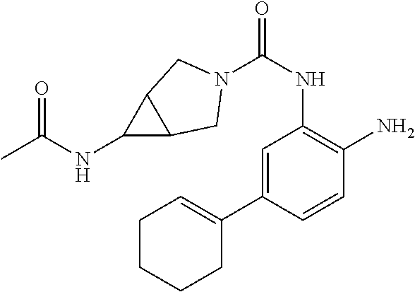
C(NC1=C(N)C=CC(C2=CCCCC2)=C1)(=O)N1CC2C(NC(=O)C)C2C1
